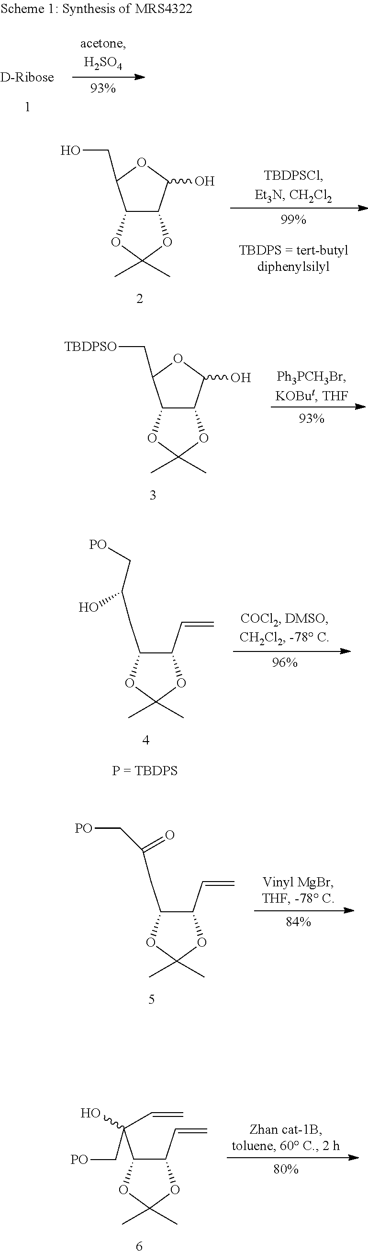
C12C(C(O)OC1CO)OC(C)(C)O2.C12C(C(O)OC1C[TBDPSO])OC(C)(C)O2.C1(CC(C[PO])O)C(C=C)OC(C)(C)O1.C1(CC(C[PO])=O)C(C=C)OC(C)(C)O1.C1(C(C[PO])(O)C=C)C(C=C)OC(C)(C)O1
